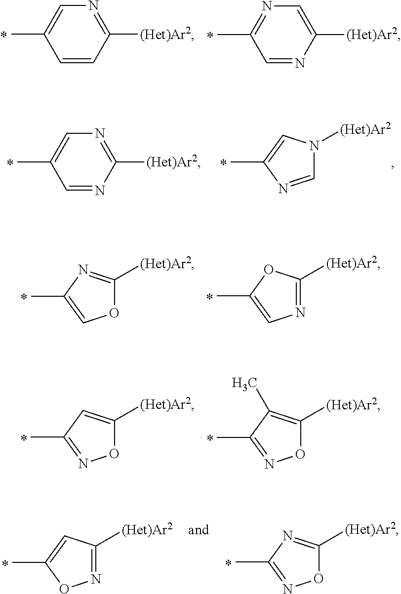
C1=CC([(Het)Ar2])=NC=C1C.C1=NC([(Het)Ar2])=CN=C1C.CC1=CN([(Het)Ar2])C=N1.C1=NC([(Het)Ar2])=NC=C1C.CC1=COC([(Het)Ar2])=N1.CC1=CN=C([(Het)Ar2])O1.CC1=NOC([(Het)Ar2])=C1.CC1=NOC([(Het)Ar2])=C1C.CC1=CC([(Het)Ar2])=NO1.CC1=NOC([(Het)Ar2])=N1
